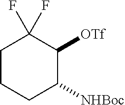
C1CCC([NHBoc])C([OTf])C1(F)F
